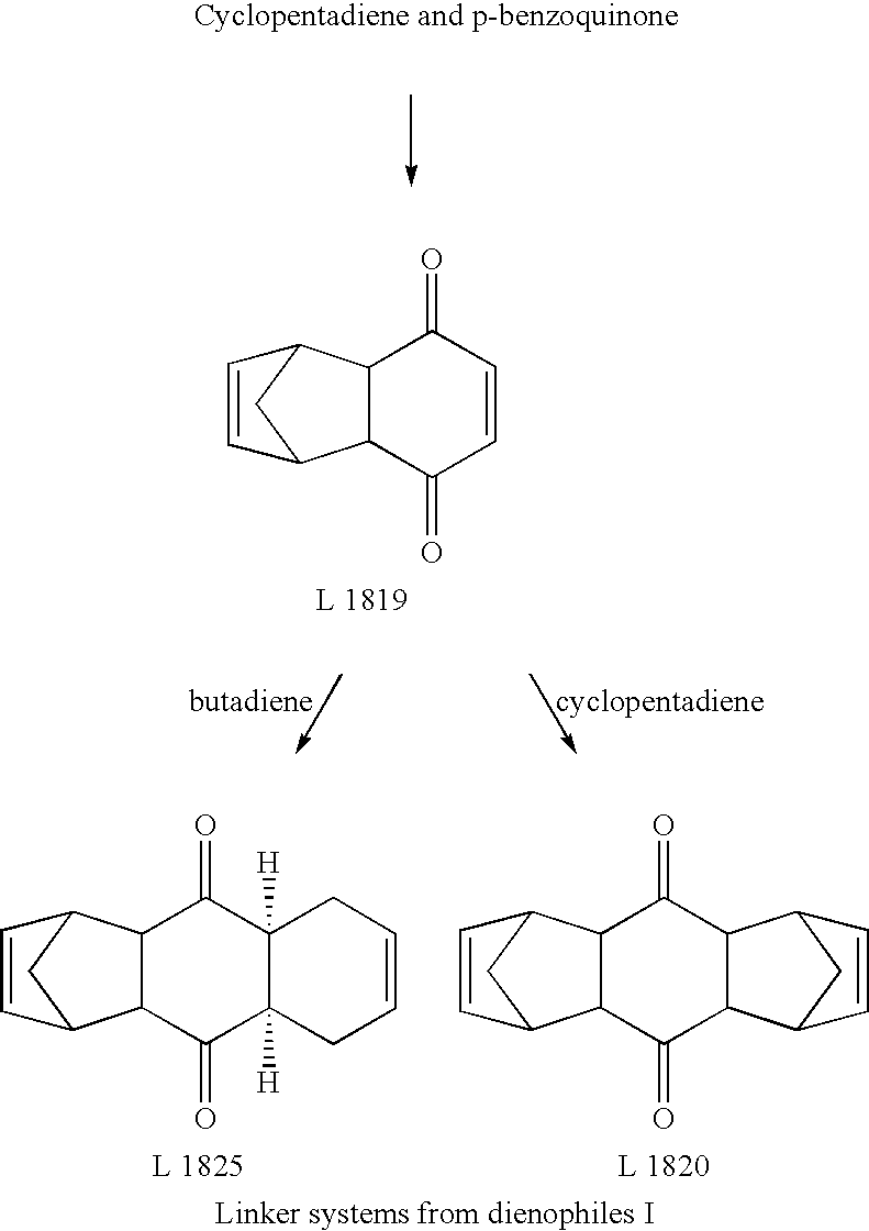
C12C(C(=O)C=CC1=O)C1CC2C=C1.C12C(C(=O)C3([H])C([H])(C1=O)CC=CC3)C1CC2C=C1.C12C(C(=O)C3C(C1=O)C1CC3C=C1)C1CC2C=C1
